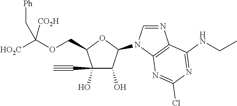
C(C1C(O)(C#C)C(O)C(N2C=NC3=C2N=C(Cl)N=C3NCC)O1)OC([HO2C])([CO2H])C[Ph]
